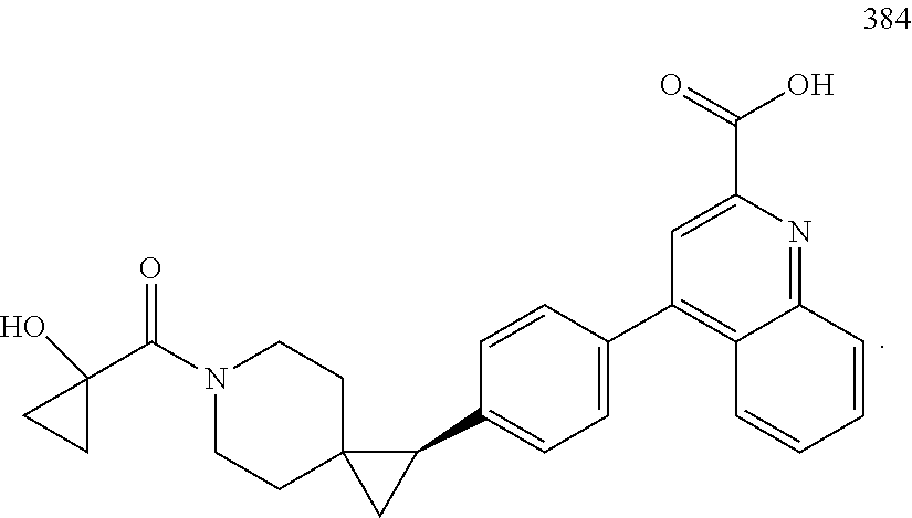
O=C(N1CCC2(CC1)CC2C1=CC=C(C2=C3C(=NC(C(=O)O)=C2)C=CC=C3)C=C1)C1(O)CC1
